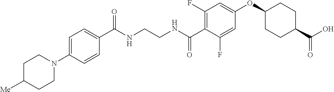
C(NCCNC(C1=C(F)C=C(OC2CCC(C(O)=O)CC2)C=C1F)=O)(=O)C1=CC=C(N2CCC([Me])CC2)C=C1
